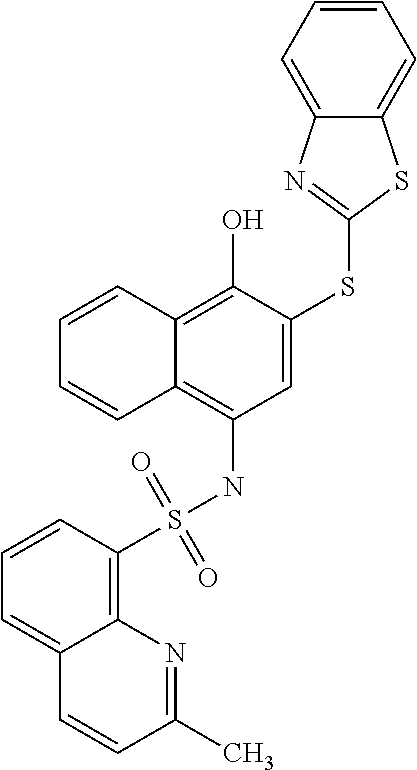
C1=CC2=C(O)C(SC3=NC4=CC=CC=C4S3)=CC(NS(=O)(=O)C3=C4C(=CC=C3)C=CC(C)=N4)=C2C=C1
